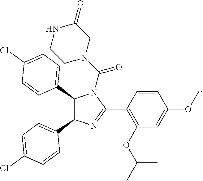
C1(C2=CC=C(Cl)C=C2)C(C2=CC=C(Cl)C=C2)N=C(C2=C(OC(C)C)C=C(OC)C=C2)N1C(N1CC(=O)NCC1)=O
